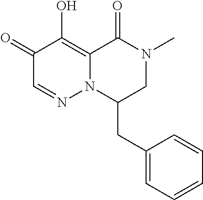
C1(=O)C=NN2C(=C1O)C(=O)N(C)CC2CC1=CC=CC=C1
